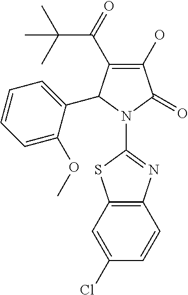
C1(O)=C(C(=O)C(C)(C)C)C(C2=CC=CC=C2OC)N(C2=NC3=C(S2)C=C(Cl)C=C3)C1=O
